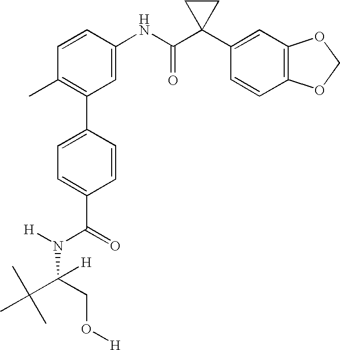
C1(C2=C(C)C=CC(NC(C3(C4=CC5=C(C=C4)OCO5)CC3)=O)=C2)=CC=C(C(=O)N(C(C(C)(C)C)(CO[H])[H])[H])C=C1
